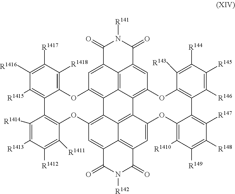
C1(=O)C2=CC3=C4C5=C2C(=CC2=C5C5=C6C4=C(C=C4C6=C(C=C5OC5=C([R1410])C([R149])=C([R148])C([R147])=C5C5=C(O2)C([R143])=C([R144])C([R145])=C5[R146])C(=O)N([R142])C4=O)OC2=C(C4=C([R1415])C([R1416])=C([R1417])C([R1418])=C4O3)C([R1414])=C([R1413])C([R1412])=C2[R1411])C(=O)N1[R141]
